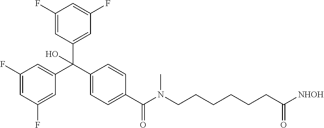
C1(C(C2=CC(F)=CC(F)=C2)(C2=CC(F)=CC(F)=C2)O)=CC=C(C(=O)N(CCCCCCC([NHOH])=O)C)C=C1
